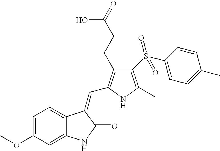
C1=C(OC)C=C2C(=C1)C(=CC1=C(CCC(=O)O)C(S(C3=CC=C(C)C=C3)(=O)=O)=C(C)N1)C(=O)N2
